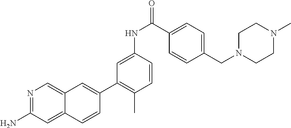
N1=C(N)C=C2C(=C1)C=C(C1=C(C)C=CC(NC(=O)C3=CC=C(CN4CCN(C)CC4)C=C3)=C1)C=C2
